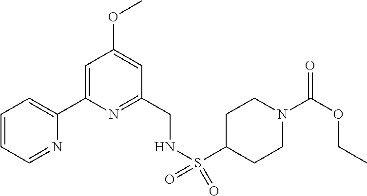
C1=CC=NC(C2=CC(OC)=CC(CNS(=O)(=O)C3CCN(C(=O)OCC)CC3)=N2)=C1
